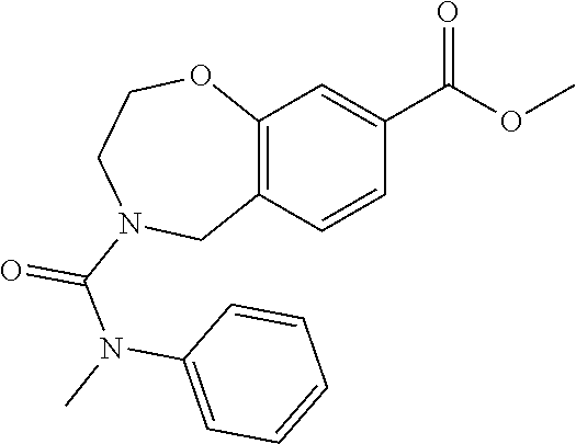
C12=C(C=CC(C(OC)=O)=C1)CN(C(=O)N(C1=CC=CC=C1)C)CCO2
